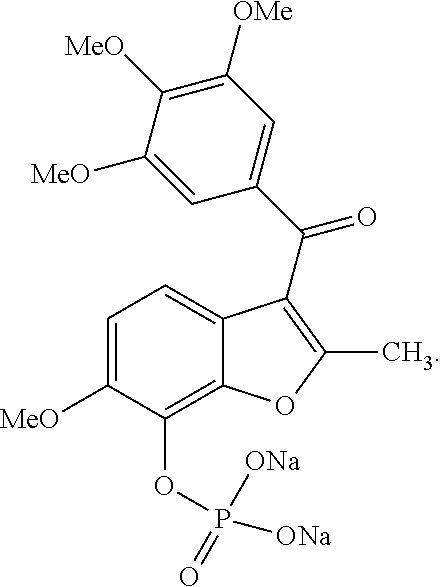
C1=C([MeO])C(OP([ONa])([ONa])=O)=C2C(=C1)C(C(=O)C1=CC([OMe])=C([MeO])C([MeO])=C1)=C(C)O2
